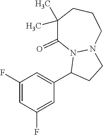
C1(F)=CC(F)=CC(C2CCN3N2C(=O)C(C)(C)CCC3)=C1
